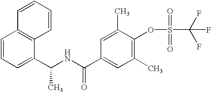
C1=CC=CC2=C1C=CC=C2C(NC(C1=CC(C)=C(OS(=O)(=O)C(F)(F)F)C(C)=C1)=O)C
